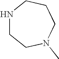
N1CCN(C)CCC1
